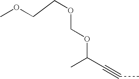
CC(C#CC)OCOCCOC
